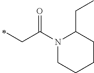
C(C(N1CCCCC1CC)=O)C
